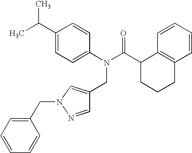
C1(C(C)C)=CC=C(N(C(C2CCCC3=C2C=CC=C3)=O)CC2=CN(CC3=CC=CC=C3)N=C2)C=C1
